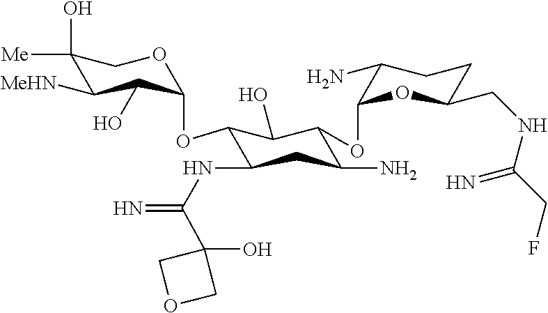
C1(O)([Me])C([MeHN])C(O)C(OC2C(NC(=N)C3(O)COC3)CC(N)C(OC3OC(CNC(CF)=N)CCC3N)C2O)OC1
